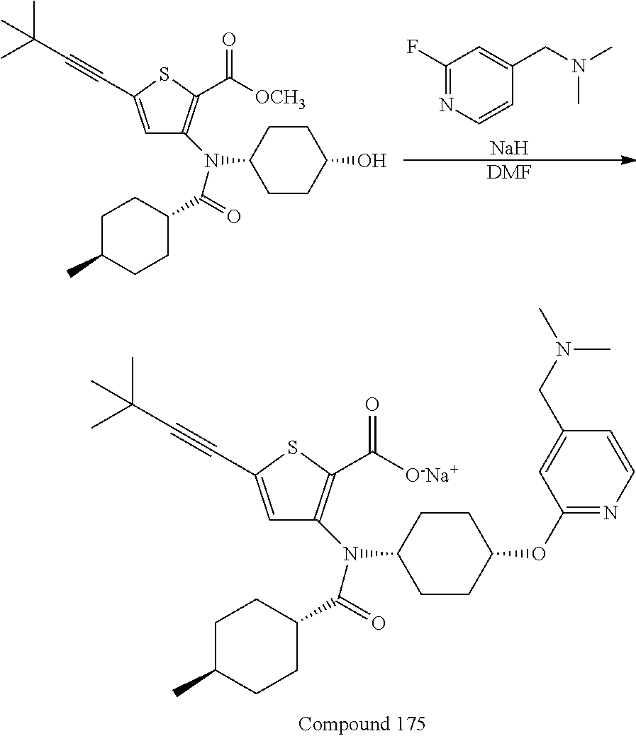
C1=C(C#CC(C)(C)C)SC(C(=O)[O-Na+])=C1N(C(=O)C1CCC(C)CC1)C1CCC(OC2=NC=CC(CN(C)C)=C2)CC1.C1(F)=NC=CC(CN(C)C)=C1.[Na].[DMF].C1=C(C#CC(C)(C)C)SC(C(=O)[OCH3])=C1N(C(=O)C1CCC(C)CC1)C1CCC(O)CC1
